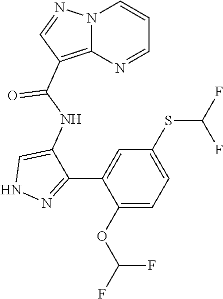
N1N=C(C2=CC(SC(F)F)=CC=C2OC(F)F)C(NC(=O)C2=C3N(N=C2)C=CC=N3)=C1
